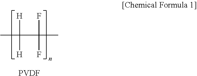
CC(C(C)(F)F)([H])[H].[PVDF]
